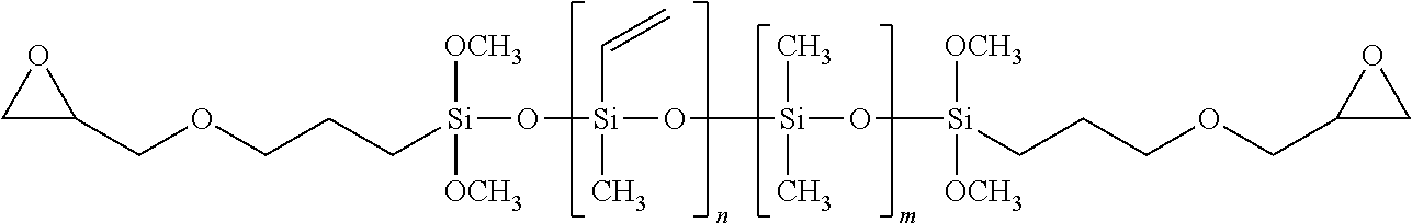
C1(COCCC[Si]([OCH3])([OCH3])O[Si](C=C)(C)O[Si](C)(O[Si]([OCH3])([OCH3])CCCOCC2CO2)C)CO1
